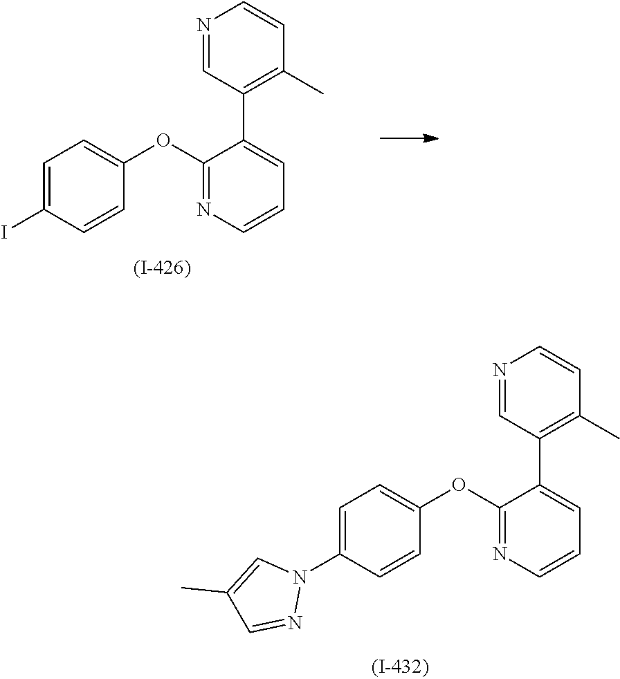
C1=C(N2C=C(C)C=N2)C=CC(OC2=NC=CC=C2C2=C(C)C=CN=C2)=C1.C1=C(I)C=CC(OC2=NC=CC=C2C2=C(C)C=CN=C2)=C1
